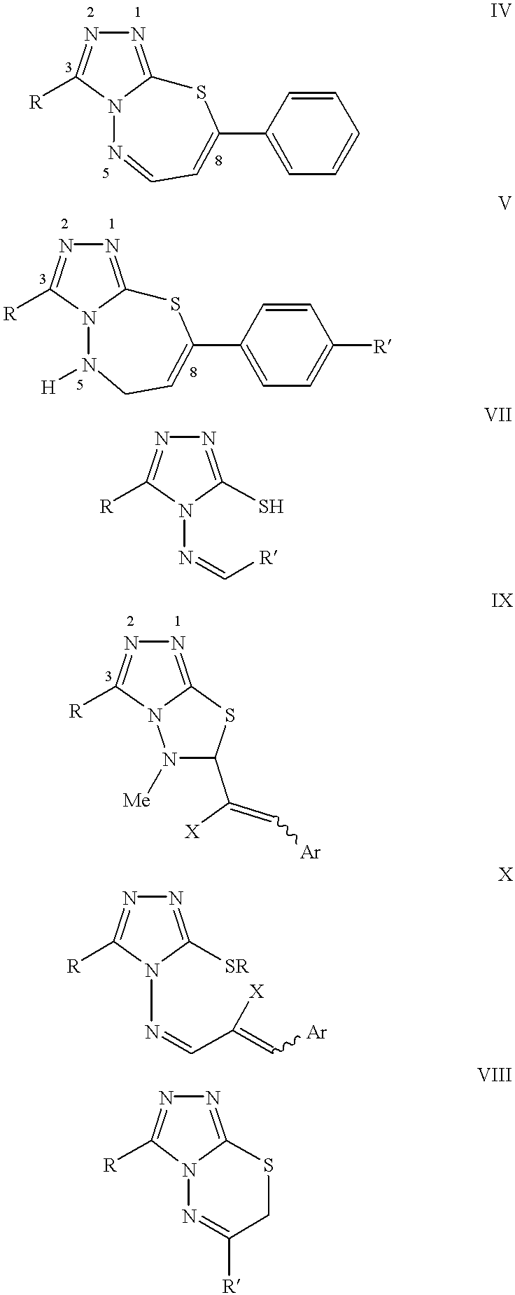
N1=C2N(C([R])=N1)N=CC=C(C1=CC=CC=C1)S2.N1=C2N(C([R])=N1)N([H])CC=C(C1=CC=C([R])C=C1)S2.N1=C(S)N(N=C[R])C([R])=N1.N1=C2SC(C([X])=C[Ar])N([Me])N2C([R])=N1.N1=C([SR])N(N=CC(=C[Ar])[X])C([R])=N1.N1=C2N(C([R])=N1)N=C([R])CS2
